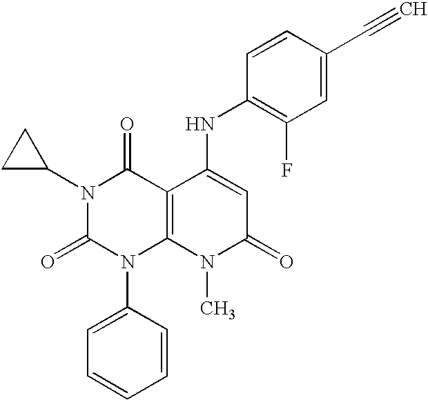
N1(C2CC2)C(=O)N(C2=CC=CC=C2)C2=C(C1=O)C(NC1=C(F)C=C(C#C)C=C1)=CC(=O)N2C
